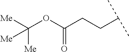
C(OC(CCC(C)C)=O)([Me])([Me])[Me]
